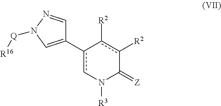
c1(C2=CN([Q][R16])N=C2)cN([R3])C(=[Z])c([R2])c-1[R2]
